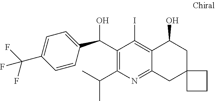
C1(C(C2=CC=C(C(F)(F)F)C=C2)O)=C(C(C)C)N=C2C(=C1I)C(O)CC1(C2)CCC1
